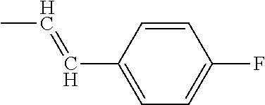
C1=CC(C=CC)=CC=C1F
